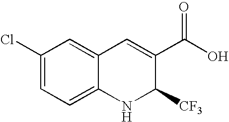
C1(C(O)=O)=CC2=CC(Cl)=CC=C2NC1[CF3]
